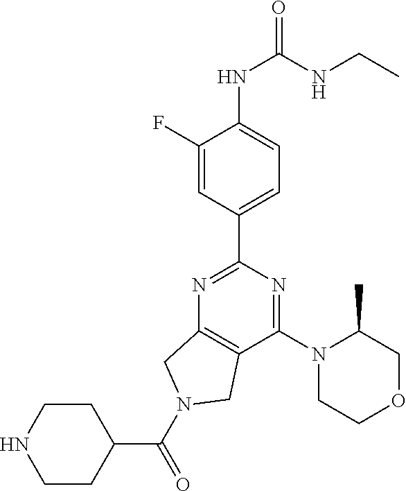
C1(NC(=O)NCC)=CC=C(C2=NC3=C(C(N4CCOCC4C)=N2)CN(C(C2CCNCC2)=O)C3)C=C1F
